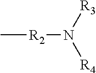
C[R2]N([R3])[R4]
